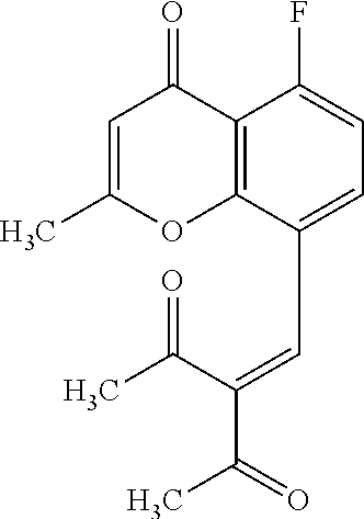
C12=C(C(C=C(C(=O)C)C(=O)C)=CC=C1F)OC(C)=CC2=O
